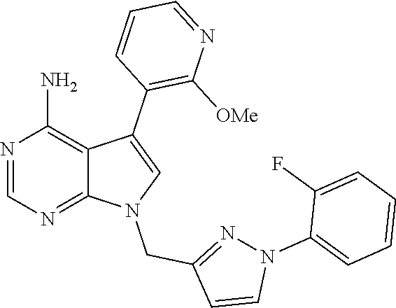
N1=CN=C2C(=C1N)C(C1=C([OMe])N=CC=C1)=CN2CC1=NN(C2=CC=CC=C2F)C=C1
